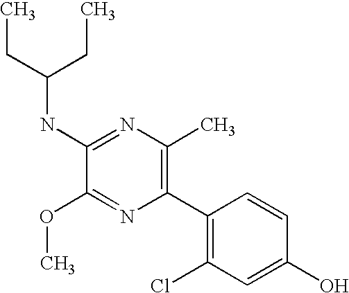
C1(NC(CC)CC)=NC(C)=C(C2=C(Cl)C=C(O)C=C2)N=C1OC
